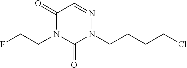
C1(=O)N(CCF)C(=O)N(CCCCCl)N=C1
